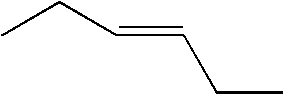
C(=CCC)CC
